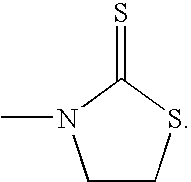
C1CSC(=S)N1C
